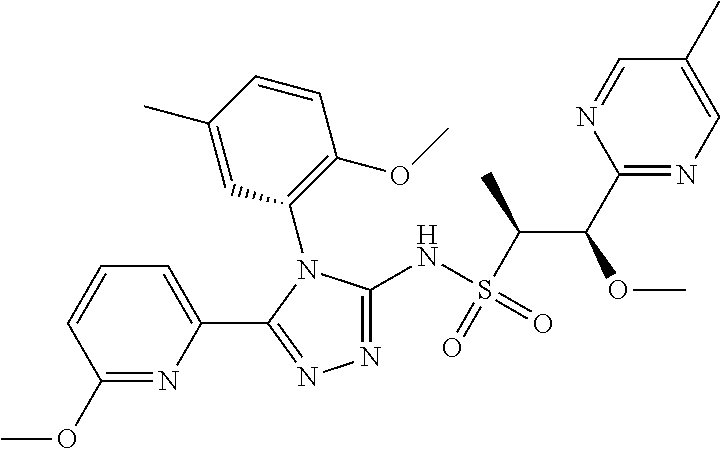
C1(C(OC)C(S(=O)(NC2=NN=C(C3=CC=CC(OC)=N3)N2C2=C(OC)C=CC(C)=C2)=O)C)=NC=C(C)C=N1
